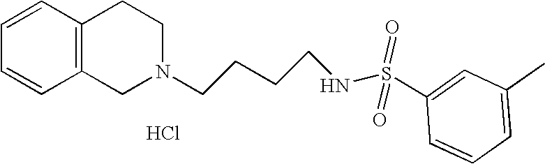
C1=CC=CC2=C1CCN(CCCCNS(=O)(=O)C1=CC(C)=CC=C1)C2.Cl
